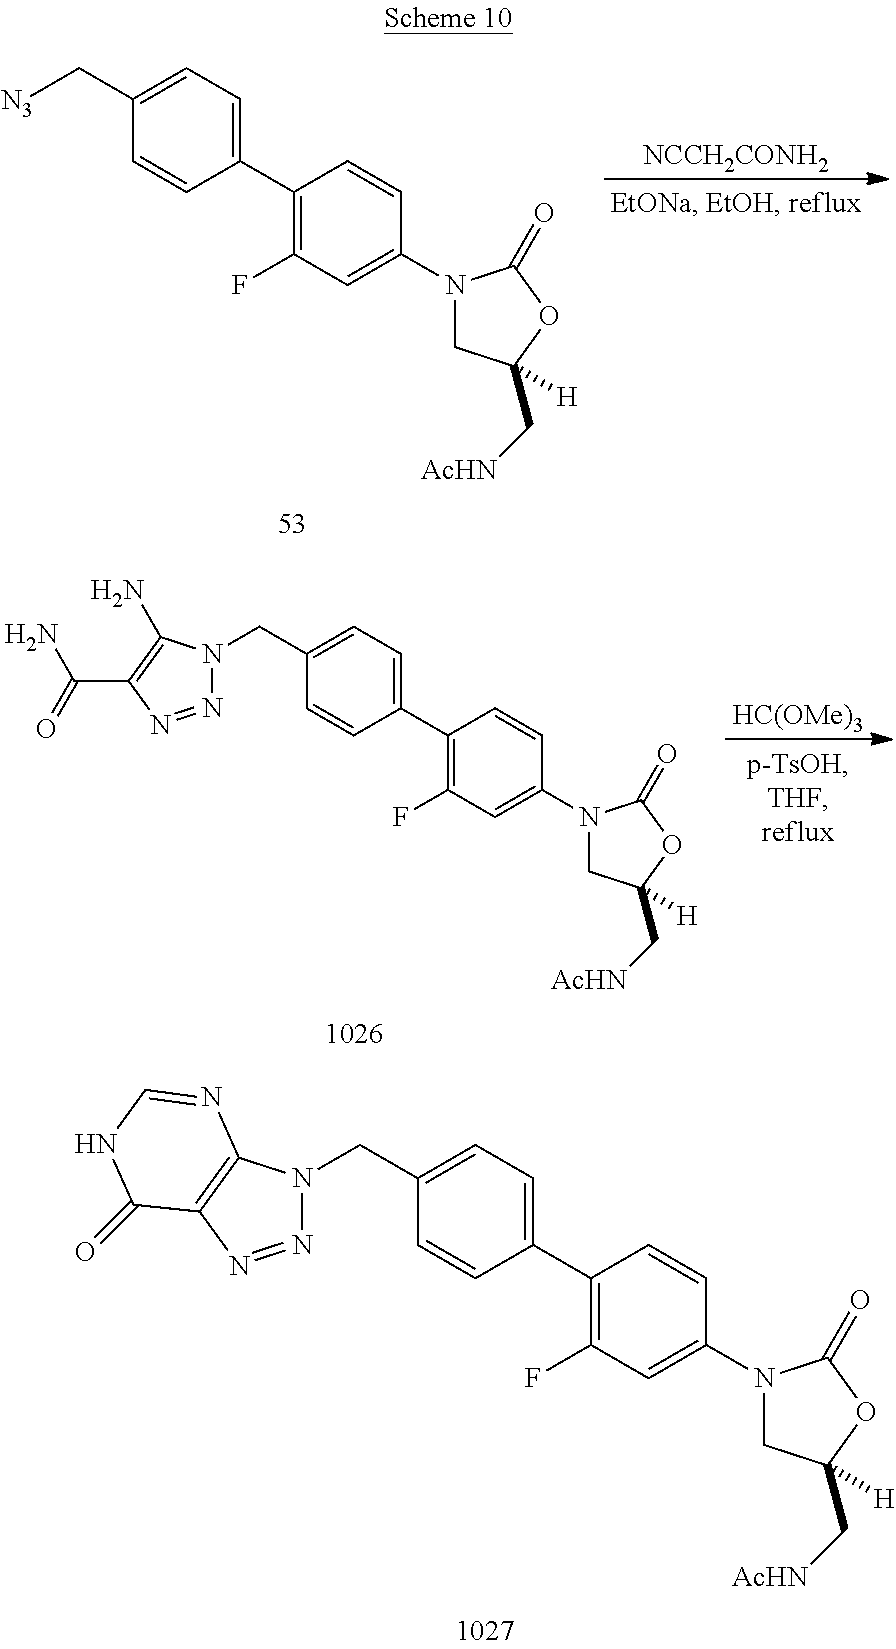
[NCCH2CONH2].C1(C2=C(F)C=C(N3CC(C[AcHN])([H])OC3=O)C=C2)=CC=C(C[N3])C=C1.C1(C2=C(F)C=C(N3CC(C[AcHN])([H])OC3=O)C=C2)=CC=C(CN2N=NC(C(N)=O)=C2N)C=C1.[HC(OMe)3].C1(C2=C(F)C=C(N3CC(C[AcHN])([H])OC3=O)C=C2)=CC=C(CN2N=NC3=C2N=CNC3=O)C=C1
